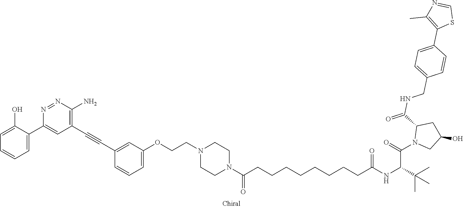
C1=C(O)C(C2=CC(C#CC3=CC(OCCN4CCN(C(CCCCCCCCC(NC(C(=O)N5CC(O)CC5C(NCC5=CC=C(C6=C(C)N=CS6)C=C5)=O)C(C)(C)C)=O)=O)CC4)=CC=C3)=C(N)N=N2)=CC=C1
